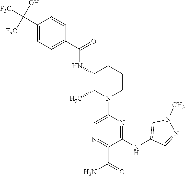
C1=CC(C(=O)NC2C(C)N(C3=CN=C(C(=O)N)C(NC4=CN(C)N=C4)=N3)CCC2)=CC=C1C([F3C])(O)[F3C]
